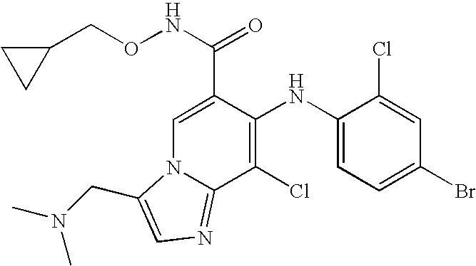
C1=C(C(NOCC2CC2)=O)C(NC2=CC=C(Br)C=C2Cl)=C(Cl)C2=NC=C(CN(C)C)N12
